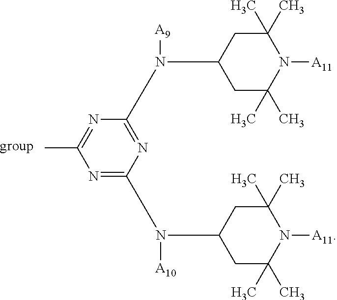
N(C1CC(C)(C)N([A11])C(C)(C)C1)([A9])C1=NC(N([A10])C2CC(C)(C)N([A11])C(C)(C)C2)=NC(C)=N1
